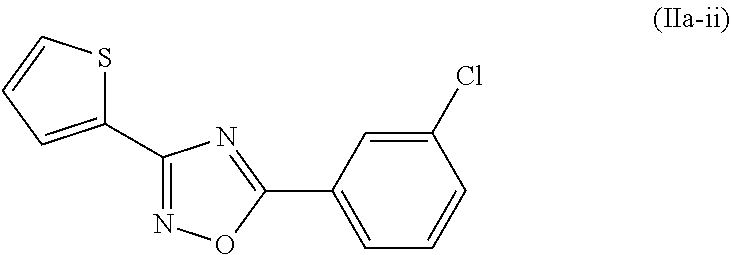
C1(C2=NOC(C3=CC=CC(Cl)=C3)=N2)=CC=CS1
